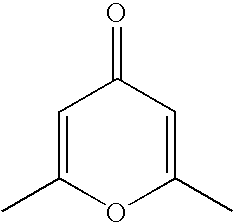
C1=C(C)OC(C)=CC1=O
